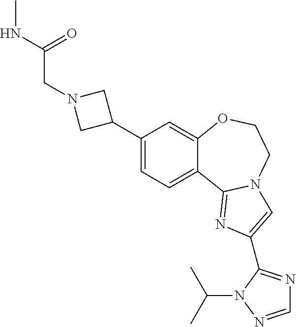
C1(C2CN(CC(NC)=O)C2)=CC=C2C(=C1)OCCN1C2=NC(C2=NC=NN2C(C)C)=C1
